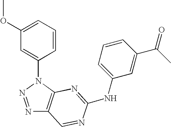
C1=CC=C(OC)C=C1N1N=NC2=C1N=C(NC1=CC=CC(C(=O)C)=C1)N=C2
